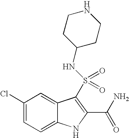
C1(Cl)=CC=C2C(=C1)C(S(=O)(=O)NC1CCNCC1)=C(C(N)=O)N2
